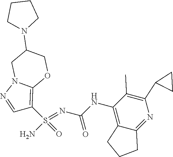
C(NC1=C2C(=NC(C3CC3)=C1C)CCC2)(N=S(N)(=O)C1=C2N(N=C1)CC(N1CCCC1)CO2)=O
